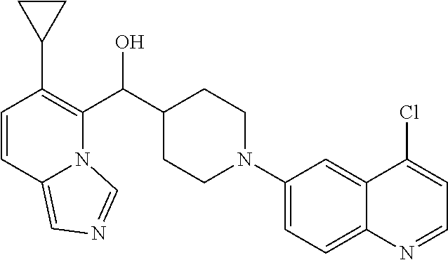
C(O)(C1CCN(C2=CC=C3C(=C2)C(Cl)=CC=N3)CC1)C1=C(C2CC2)C=CC2=CN=CN12
